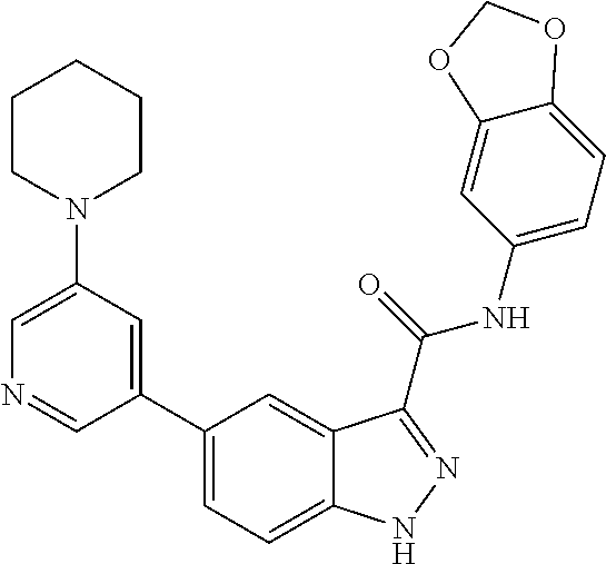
C1(N2CCCCC2)=CN=CC(C2=CC=C3C(=C2)C(C(NC2=CC=C4C(=C2)OCO4)=O)=NN3)=C1
